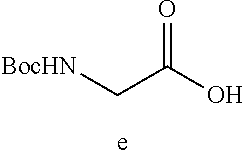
[BocHN]CC(O)=O
